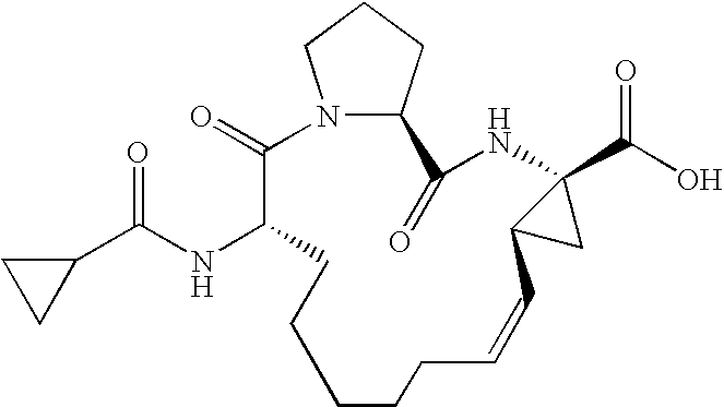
N12C(CCC1)C(=O)NC1(C(O)=O)C(C1)C=CCCCCCC(NC(C1CC1)=O)C2=O
